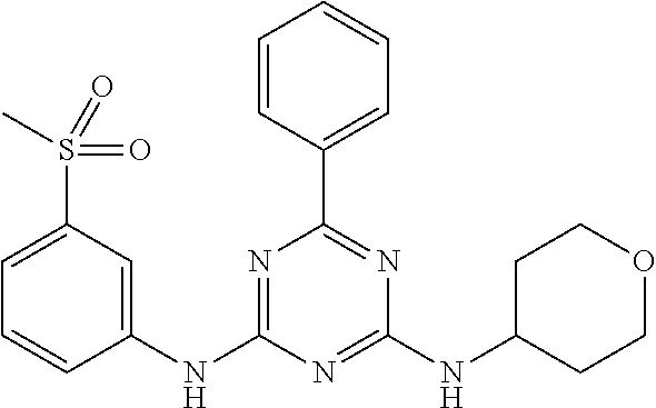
C1(NC2=NC(C3=CC=CC=C3)=NC(NC3CCOCC3)=N2)=CC(S(=O)(C)=O)=CC=C1
